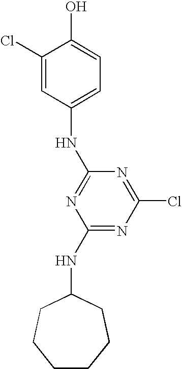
C1(NC2CCCCCC2)=NC(Cl)=NC(NC2=CC=C(O)C(Cl)=C2)=N1
